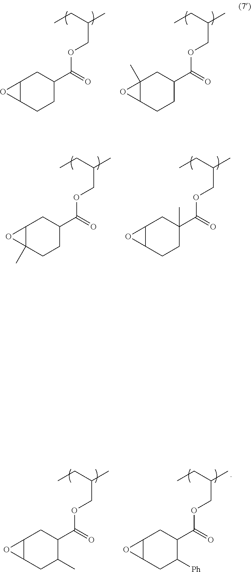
C12C(CCC(C(=O)OCC(CC)C)C1)O2.C12(C)C(CCC(C(=O)OCC(CC)C)C1)O2.C12C(C)(CCC(C(=O)OCC(CC)C)C1)O2.C12C(CCC(C(=O)OCC(CC)C)(C)C1)O2.C12C(CC(C)C(C(=O)OCC(CC)C)C1)O2.C12C(CC([Ph])C(C(=O)OCC(CC)C)C1)O2
